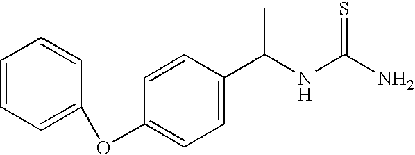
C1=CC=C(OC2=CC=C(C(NC(N)=S)C)C=C2)C=C1
